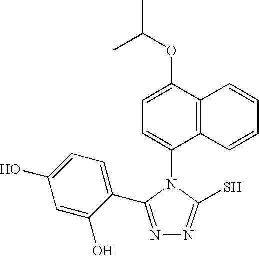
C1=C(OC(C)C)C2=C(C(N3C(S)=NN=C3C3=CC=C(O)C=C3O)=C1)C=CC=C2
